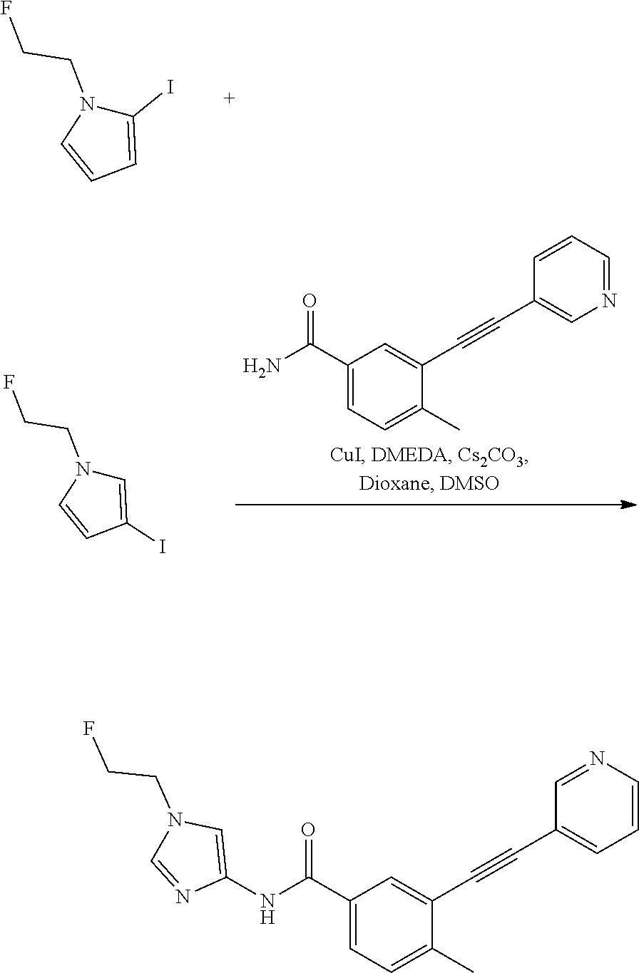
C1(I)=CC=CN1CCF.C(N)(=O)C1=CC=C(C)C(C#CC2=CN=CC=C2)=C1.C1=C(I)C=CN1CCF.C(NC1=CN(CCF)C=N1)(=O)C1=CC=C(C)C(C#CC2=CC=CN=C2)=C1
